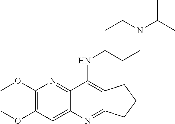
COC1=C(OC)C=C2C(=N1)C(NC1CCN(C(C)C)CC1)=C1C(=N2)CCC1
